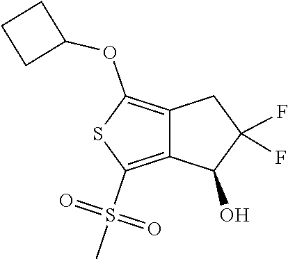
C12=C(S(=O)(C)=O)SC(OC3CCC3)=C1CC(F)(F)C2O
